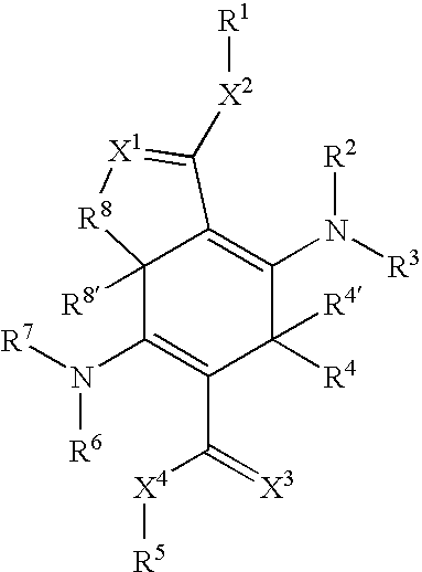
C12([R8])C(N([R7])[R6])=C(C([X4][R5])=[X3])C([R4])([R4])C(N([R3])[R2])=C1C([X2][R1])=[X1][R8]2
